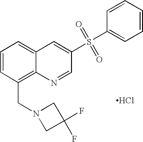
Cl.C1=CC(CN2CC(F)(F)C2)=C2C(=C1)C=C(S(C1=CC=CC=C1)(=O)=O)C=N2
